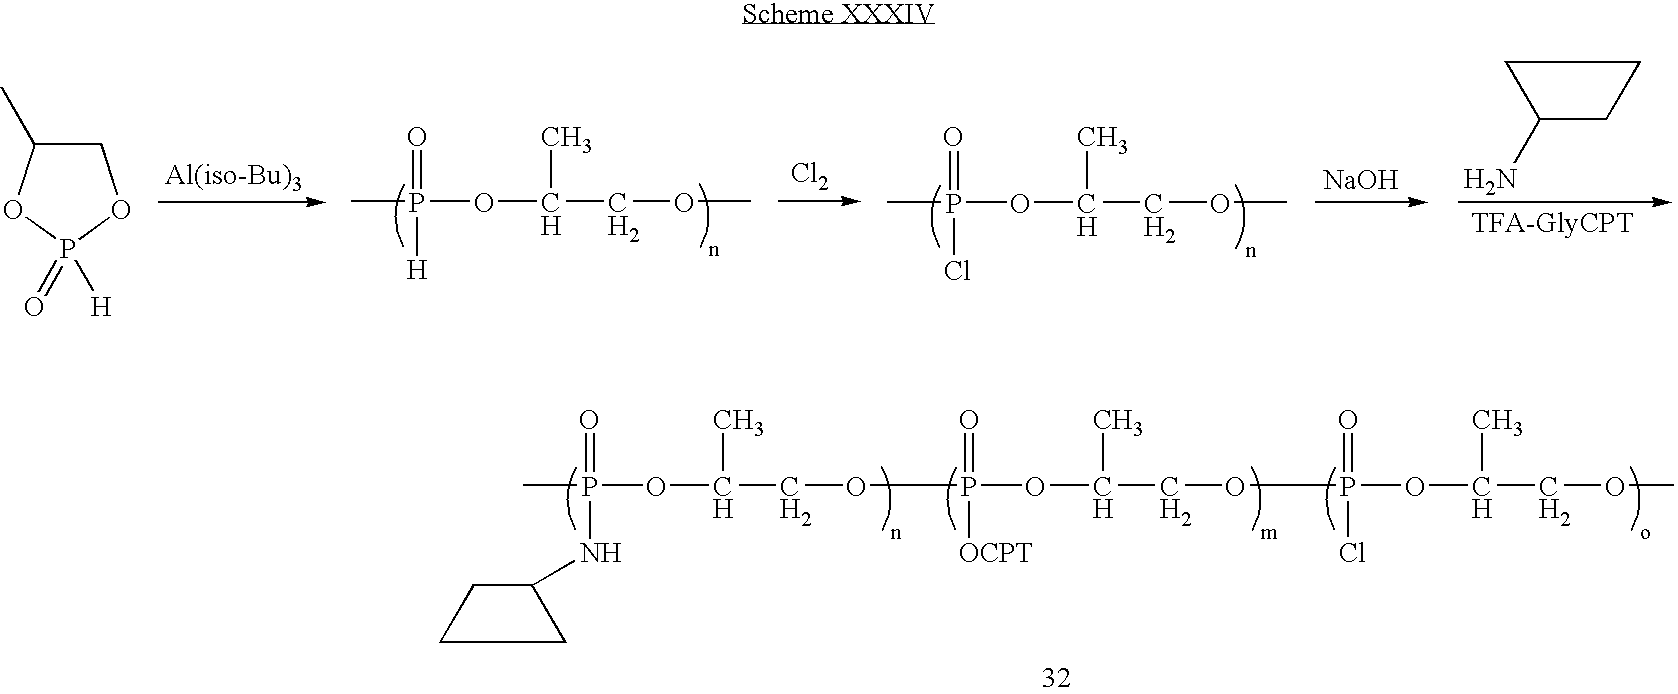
CP(=O)([H])OC(C)COC.[Cl2].[NaOH].C1(N)CCC1.C1C(C)OP(=O)([H])O1.CP(=O)(Cl)OC(C)COC.CP(=O)(NC1CCC1)OC(C)COCP(=O)([OCPT])OC(C)COP(=O)(Cl)OC(C)COC
